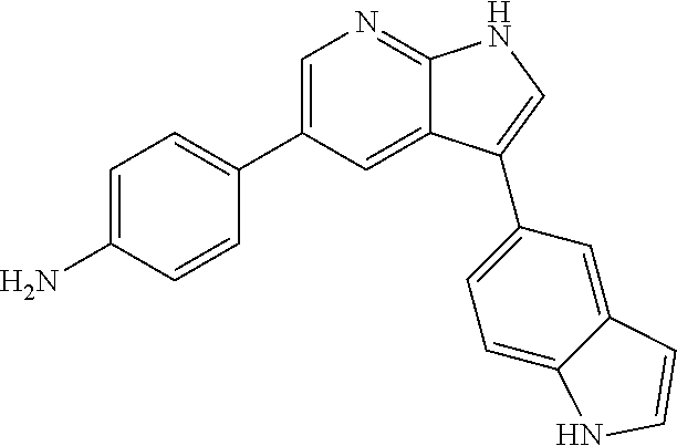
C1=C(C2=CC=C(N)C=C2)C=C2C(=N1)NC=C2C1=CC=C2C(=C1)C=CN2
